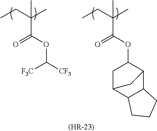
CCC(C)(C)C(OC([CF3])[F3C])=O.[(HR-23)].CCC(C)(C)C(OC1CC2C3C(C1C2)CCC3)=O
